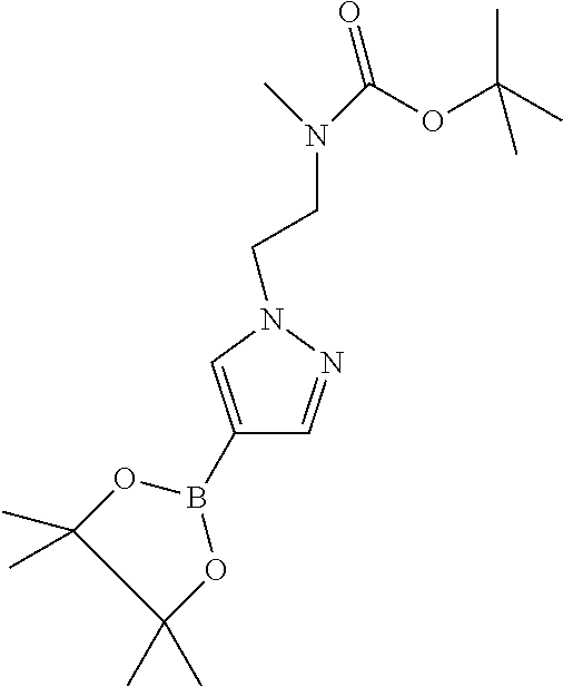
C1(C)(C)OB(C2=CN(CCN(C)C(=O)OC(C)(C)C)N=C2)OC1(C)C
